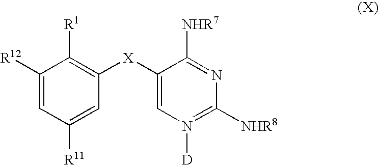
C1([R12])=CC([R11])=CC([X]C2=CN([D])=C([NHR8])N=C2[NHR7])=C1[R1]
